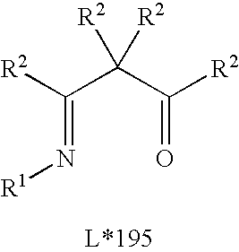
C(=N[R1])(C(C(=O)[R2])([R2])[R2])[R2]
